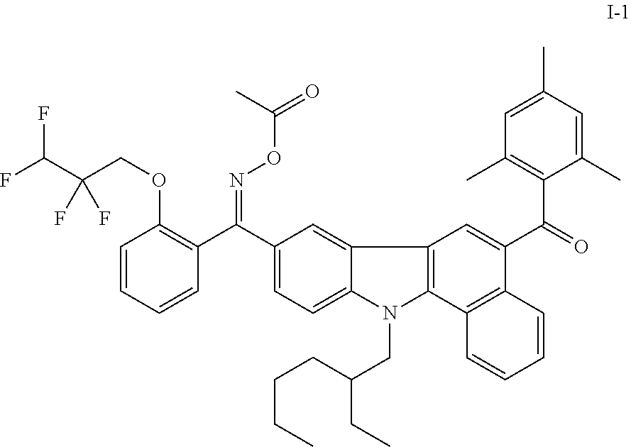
FC(C(COC1=C(C(C2=CC=C3C(=C2)C2=C(C4=C(C(C(=O)C5=C(C)C=C(C)C=C5C)=C2)C=CC=C4)N3CC(CCCC)CC)=NOC(=O)C)C=CC=C1)(F)F)F
